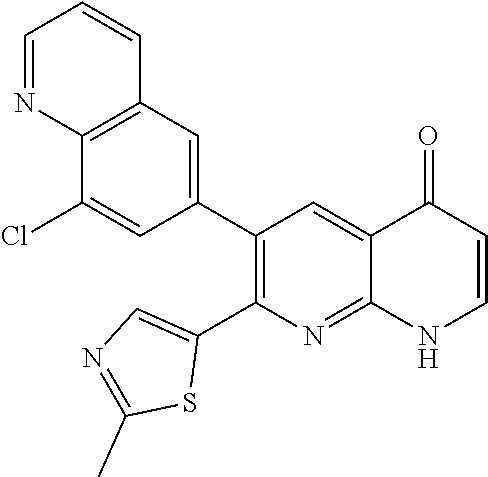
C12=C(C=C(C3=C(C4=CN=C(C)S4)N=C4C(=C3)C(=O)C=CN4)C=C1Cl)C=CC=N2
